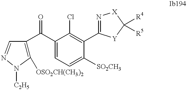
C1([OSO2CH(CH3)2])=C(C(C2=CC=C([SO2CH3])C(C3=N[X]C([R4])([R5])[Y]3)=C2Cl)=O)C=NN1[C2H5]
